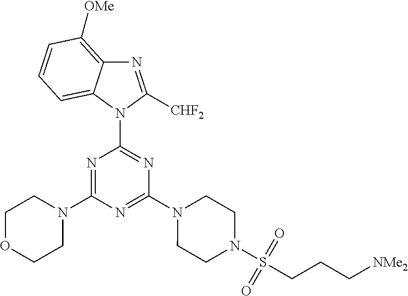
N1=C([CHF2])N(C2=NC(N3CCN(S(CCC[NMe2])(=O)=O)CC3)=NC(N3CCOCC3)=N2)C2=CC=CC([OMe])=C12
